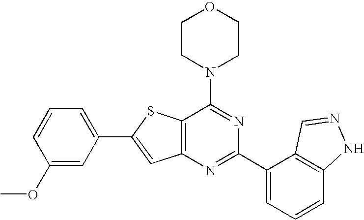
C1CN(C2=NC(C3=CC=CC4=C3C=NN4)=NC3=C2SC(C2=CC=CC(OC)=C2)=C3)CCO1
